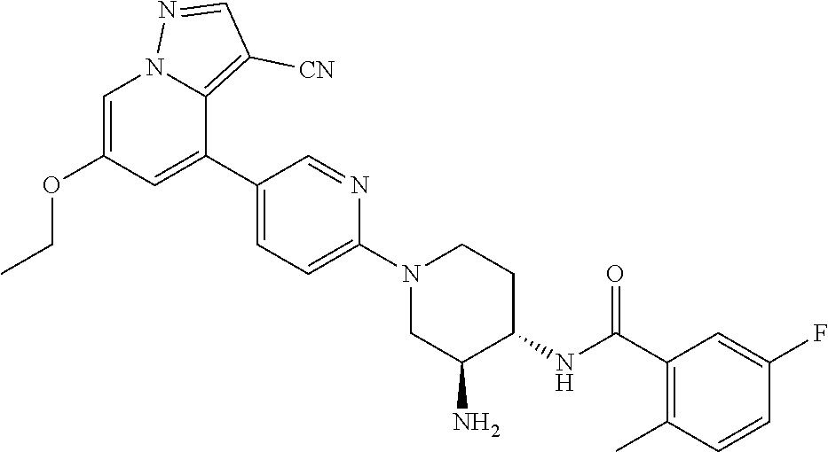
C1=C(OCC)C=C(C2=CC=C(N3CCC(NC(C4=C(C)C=CC(F)=C4)=O)C(N)C3)N=C2)C2=C([CN])C=NN12
